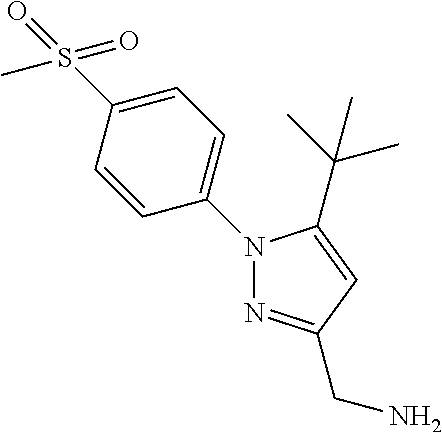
C1=C(N2N=C(CN)C=C2C(C)(C)C)C=CC(S(C)(=O)=O)=C1
